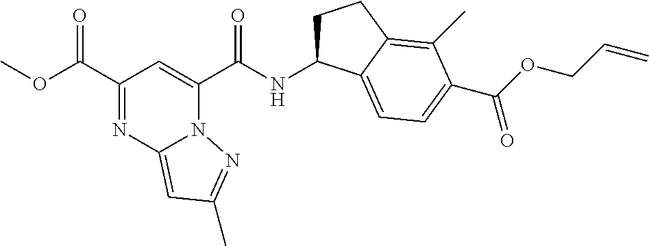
C1(C(OC)=O)=NC2=CC(C)=NN2C(C(NC2CCC3=C(C)C(C(=O)OCC=C)=CC=C23)=O)=C1
